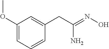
NC(=NO)CC1=CC(OC)=CC=C1
